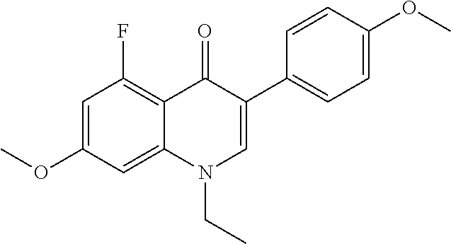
C1=C(OC)C=C2C(=C1F)C(=O)C(C1=CC=C(OC)C=C1)=CN2CC
